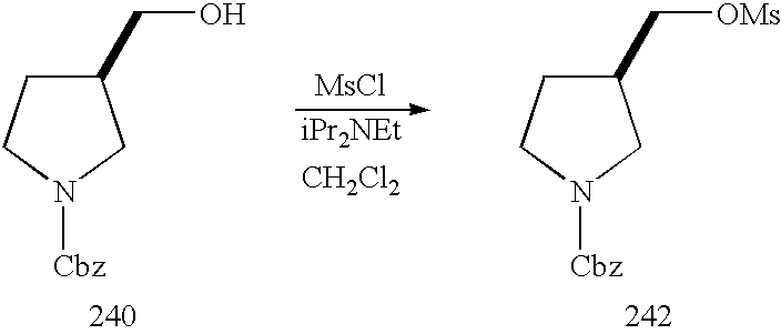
C1(CO)CCN([Cbz])C1.[MsCl].[iPr2NEt].C1(C[OMs])CCN([Cbz])C1.[CH2Cl2]
